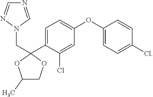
N1=CN(CC2(C3=CC=C(OC4=CC=C(Cl)C=C4)C=C3Cl)OC(C)CO2)N=C1
